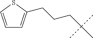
C1=CSC(CCCC(C)(C)C)=C1
